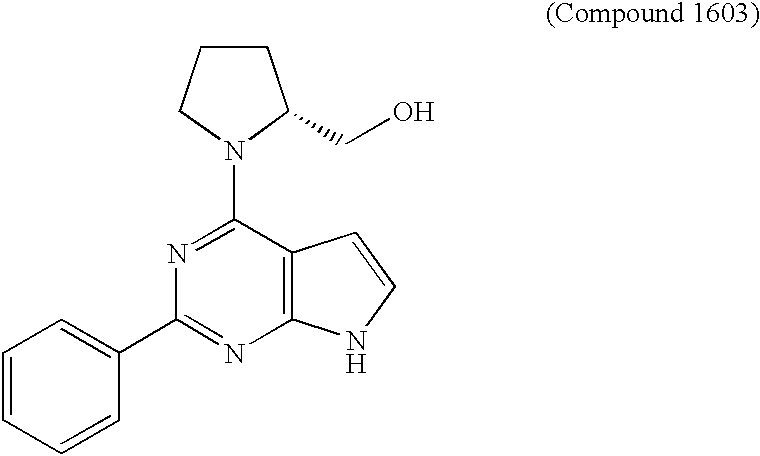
C12=C(C(N3C(CO)CCC3)=NC(C3=CC=CC=C3)=N1)C=CN2
